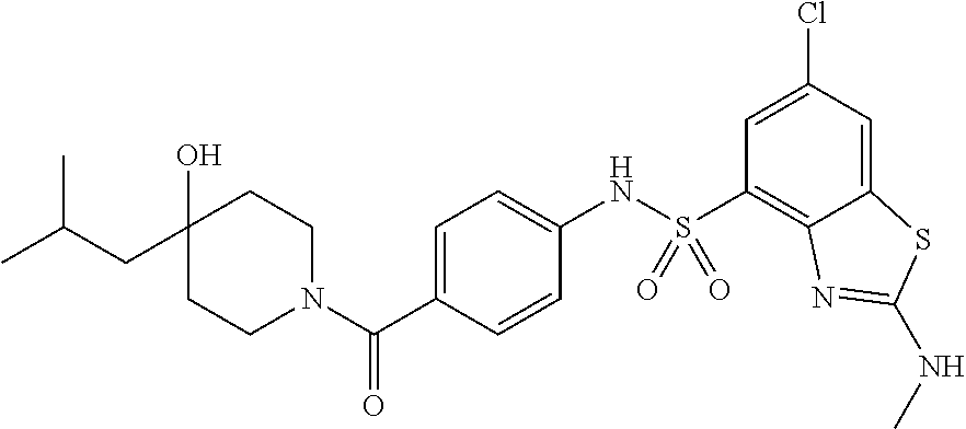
C1(O)(CC(C)C)CCN(C(C2=CC=C(NS(C3=C4C(=CC(Cl)=C3)SC(NC)=N4)(=O)=O)C=C2)=O)CC1
